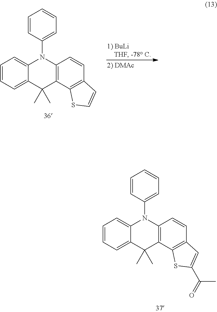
C1=CC(N2C3=CC=CC=C3C(C)(C)C3=C2C=CC2=C3SC=C2)=CC=C1.C1=CC(N2C3=CC=CC=C3C(C)(C)C3=C2C=CC2=C3SC(C(C)=O)=C2)=CC=C1
